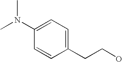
C1(CCO)=CC=C(N(C)C)C=C1
